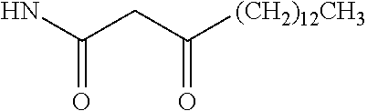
NC(CC([(CH2)12CH3])=O)=O
